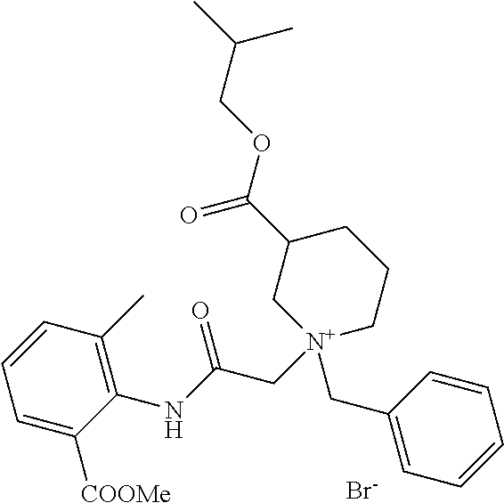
[N+]1(CC(NC2=C(C)C=CC=C2[COOMe])=O)(CC2=CC=CC=C2)CCCC(C(=O)OCC(C)C)C1.[Br-]
